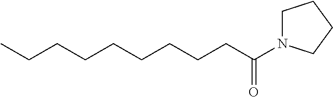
CCCCCCCCCC(N1CCCC1)=O
